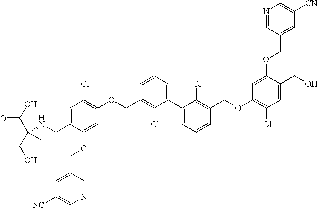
N(CC1=CC(Cl)=C(OCC2=C(Cl)C(C3=CC=CC(COC4=C(Cl)C=C(CO)C(OCC5=CC([CN])=CN=C5)=C4)=C3Cl)=CC=C2)C=C1OCC1=CC([NC])=CN=C1)C(CO)(C)C(O)=O
